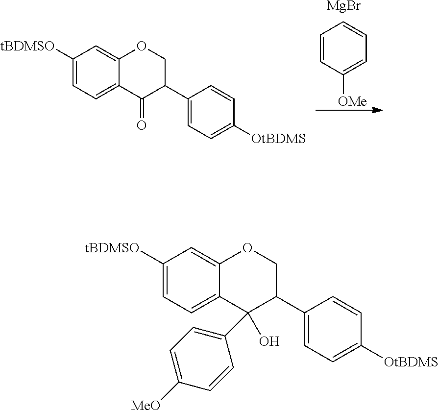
C1=CC([OMe])=CC=C1.[MgBr].C1([tBDMSO])=CC=C2C(=C1)OCC(C1=CC=C([OtBDMS])C=C1)C2=O.C1([tBDMSO])=CC=C2C(=C1)OCC(C1=CC=C([OtBDMS])C=C1)C2(O)C1=CC=C([MeO])C=C1
